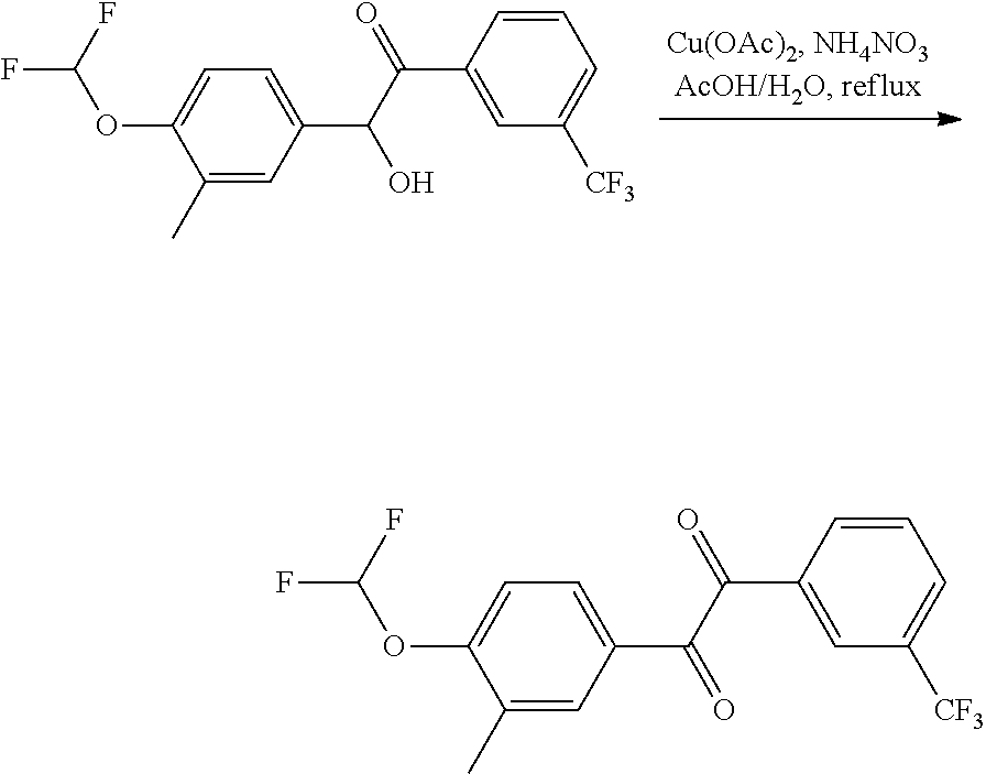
C1=CC(C(C(O)C2=CC=C(OC(F)F)C(C)=C2)=O)=CC([CF3])=C1.C1=CC(C(C(=O)C2=CC=C(OC(F)F)C(C)=C2)=O)=CC([CF3])=C1
